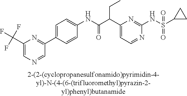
C1(NC(=O)C(C2=CC=NC(NS(=O)(=O)C3CC3)=N2)CC)=CC=C(C2=NC(C(F)(F)F)=CN=C2)C=C1
